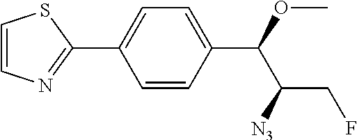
C1=CC(C(OC)C([N3])CF)=CC=C1C1=NC=CS1
